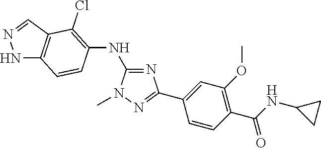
C1(NC2=C(Cl)C3=C(NN=C3)C=C2)=NC(C2=CC(OC)=C(C(=O)NC3CC3)C=C2)=NN1C
